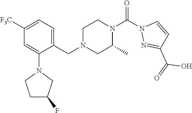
C1([F3C])=CC=C(CN2CC(C)N(C(N3N=C(C(=O)O)C=C3)=O)CC2)C(N2CCC(F)C2)=C1
